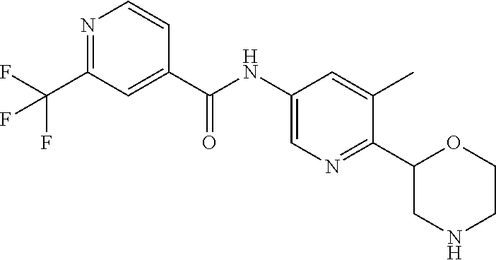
O=C(NC1=CN=C(C2CNCCO2)C(C)=C1)C1=CC(C(F)(F)F)=NC=C1
